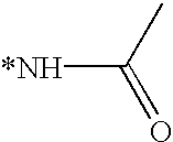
[*NH]C(C)=O
